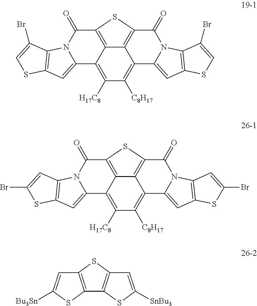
C12=C3C(=O)N4C(=CC5=C4C(Br)=CS5)C1=C([C8H17])C([H17C8])=C1C2=C(C(=O)N2C1=CC1=C2C(Br)=CS1)S3.C12=C3C(=O)N4C(=CC5=C4C=C(Br)S5)C1=C([C8H17])C([H17C8])=C1C2=C(C(=O)N2C1=CC1=C2C=C(Br)S1)S3.C12=C(SC3=C1SC([SnBu3])=C3)C=C([Bu3Sn])S2
